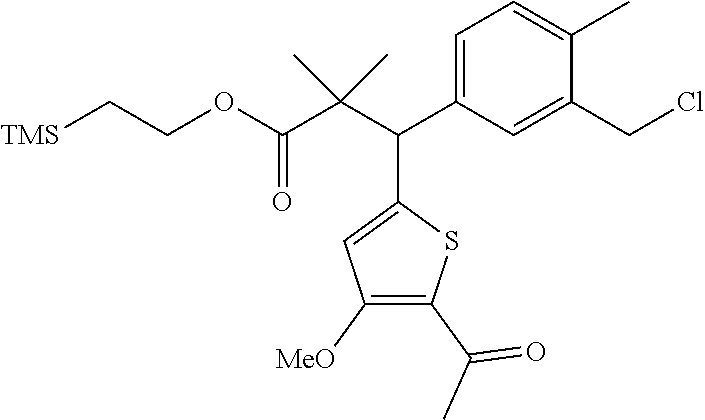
C(C(C(C1=CC([MeO])=C(C(C)=O)S1)C1=CC=C(C)C(CCl)=C1)(C)C)(OCC[TMS])=O
